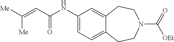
C1=C(NC(C=C([Me])[Me])=O)C=C2C(=C1)CCN(C(=O)[OEt])CC2
